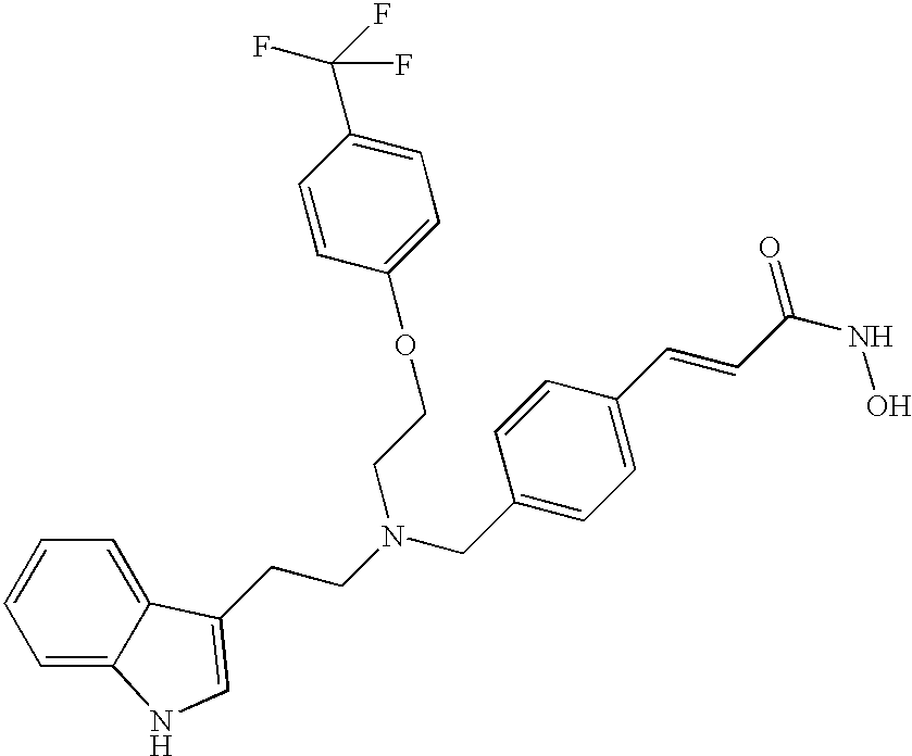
C(N(CC1=CC=C(C=CC(NO)=O)C=C1)CCOC1=CC=C(C(F)(F)F)C=C1)CC1=CNC2=CC=CC=C21
